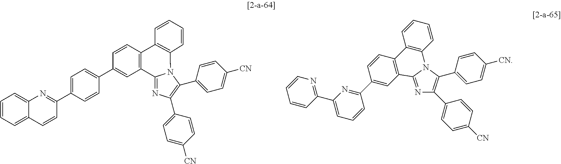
C1(C2=C(C3=CC=C([CN])C=C3)N3C(=N2)C2=C(C=CC(C4=CC=C(C5=NC6=CC=CC=C6C=C5)C=C4)=C2)C2=C3C=CC=C2)=CC=C([CN])C=C1.N1=C2C3=C(C=CC(C4=NC(C5=NC=CC=C5)=CC=C4)=C3)C3=C(C=CC=C3)N2C(C2=CC=C([CN])C=C2)=C1C1=CC=C([CN])C=C1
